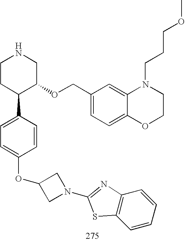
C1CC(C2=CC=C(OC3CN(C4=NC5=C(C=CC=C5)S4)C3)C=C2)C(OCC2=CC=C3C(=C2)N(CCCOC)CCO3)CN1
